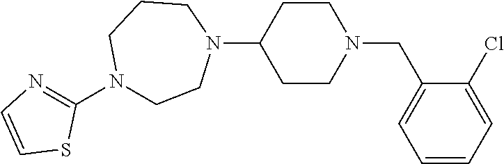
N1=C(N2CCN(C3CCN(CC4=CC=CC=C4Cl)CC3)CCC2)SC=C1
